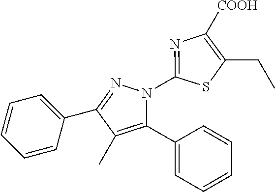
C1=CC=C(C2=NN(C3=NC([COOH])=C(CC)S3)C(C3=CC=CC=C3)=C2C)C=C1
